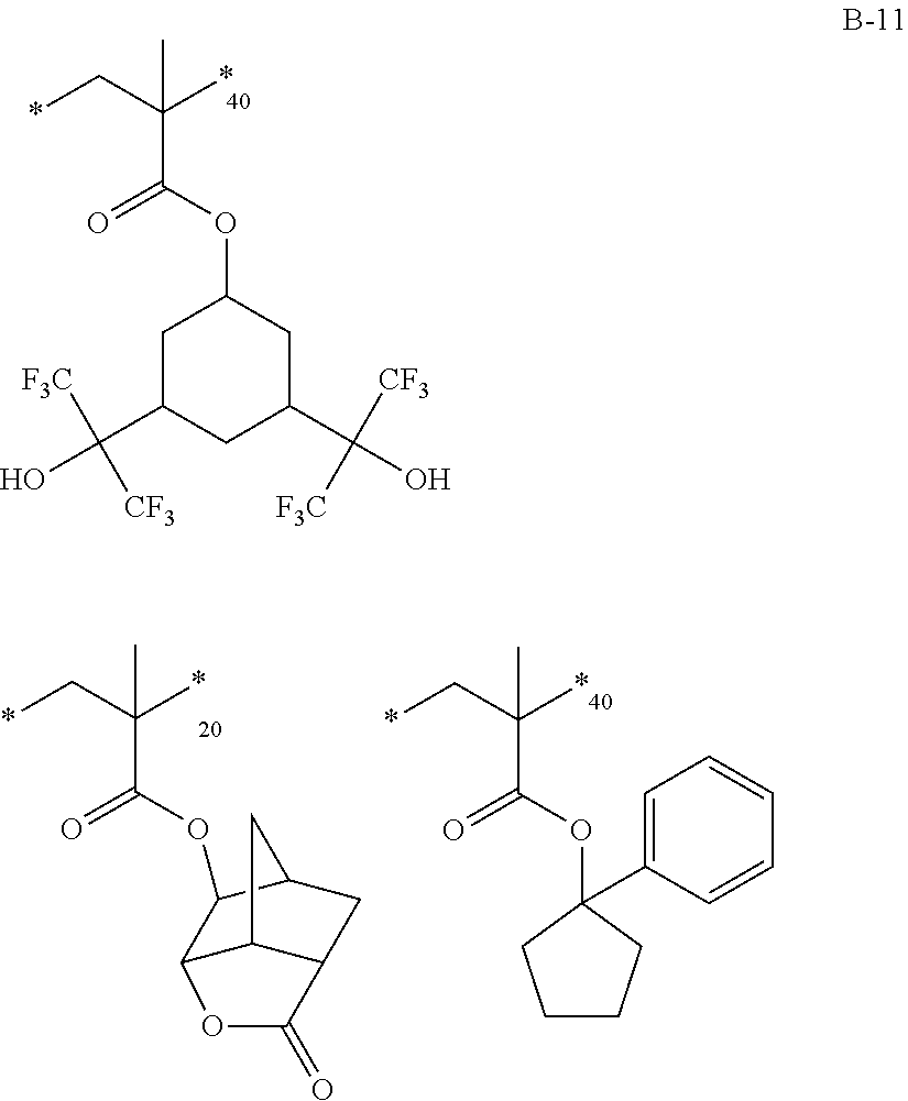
C1(OC(C(C*)(*)C)=O)CC(C(O)([F3C])[CF3])CC(C(O)([CF3])[F3C])C1.C12C3C(CC(C1OC(C(C*)(*)C)=O)C3)C(=O)O2.C1(OC(C(C*)(*)C)=O)(C2=CC=CC=C2)CCCC1
